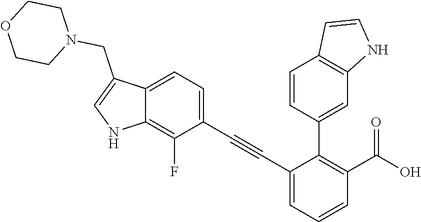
C1(F)=C2NC=C(CN3CCOCC3)C2=CC=C1C#CC1=CC=CC(C(=O)O)=C1C1=CC2=C(C=CN2)C=C1
